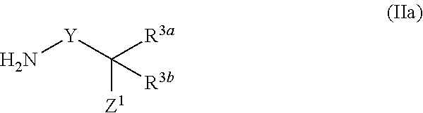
[Y](C([R3b])([Z1])[R3a])N
